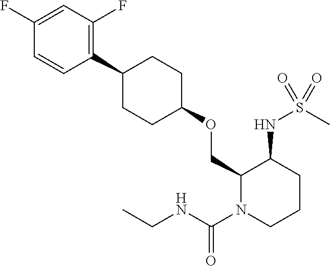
C1(COC2CCC(C3=C(F)C=C(F)C=C3)CC2)N(C(NCC)=O)CCCC1NS(C)(=O)=O
